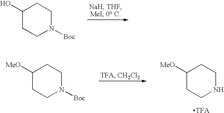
C1(O)CCN([Boc])CC1.C1([MeO])CCNCC1.[TFA].C1([MeO])CCN([Boc])CC1
